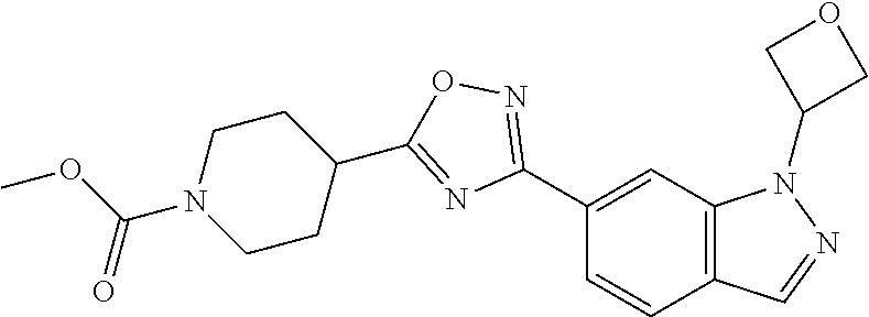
C1(C2=NOC(C3CCN(C(OC)=O)CC3)=N2)=CC2=C(C=C1)C=NN2C1COC1
